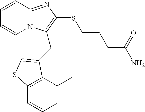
C1=CC2=NC(SCCCC(N)=O)=C(CC3=CSC4=C3C(C)=CC=C4)N2C=C1
